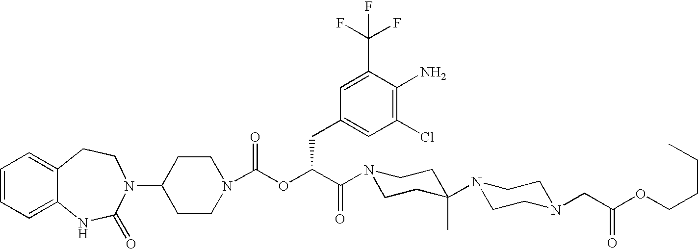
C1(N2C(=O)NC3=CC=CC=C3CC2)CCN(C(OC(C(=O)N2CCC(N3CCN(CC(OCCCC)=O)CC3)(C)CC2)CC2=CC(Cl)=C(N)C(C(F)(F)F)=C2)=O)CC1
